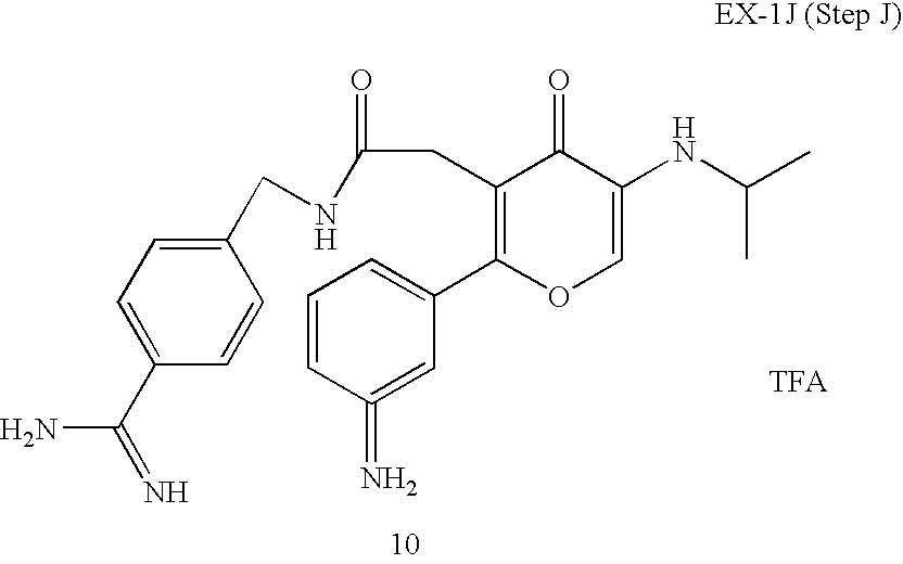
C1=CC(=N)=CC(C2=C(CC(=O)NCC3=CC=C(C(N)=N)C=C3)C(=O)C(NC(C)C)=CO2)=C1
